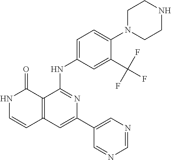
C12=C(C=C(C3=CN=CN=C3)N=C1NC1=CC=C(N3CCNCC3)C(C(F)(F)F)=C1)C=CNC2=O
